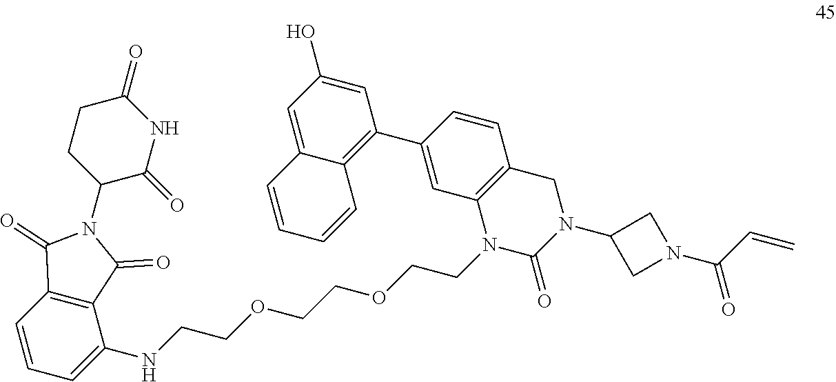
C1=CC2=CC(O)=CC(C3=CC4=C(C=C3)CN(C3CN(C(C=C)=O)C3)C(=O)N4CCOCCOCCNC3=CC=CC4=C3C(=O)N(C3CCC(=O)NC3=O)C4=O)=C2C=C1
